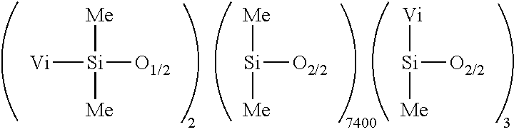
[Si]([O2/2])([Me])[Me].[Vi][Si]([O1/2])([Me])[Me].[Si]([O2/2])([Vi])[Me]
